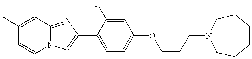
C1=CN2C(=NC(C3=CC=C(OCCCN4CCCCCC4)C=C3F)=C2)C=C1C
